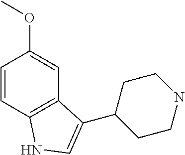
C1=CC2=C(C=C1OC)C(C1CCNCC1)=CN2
